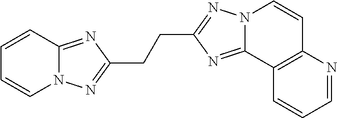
C1=CC2=NC(CCC3=NN4C(=N3)C3=C(C=C4)N=CC=C3)=NN2C=C1
